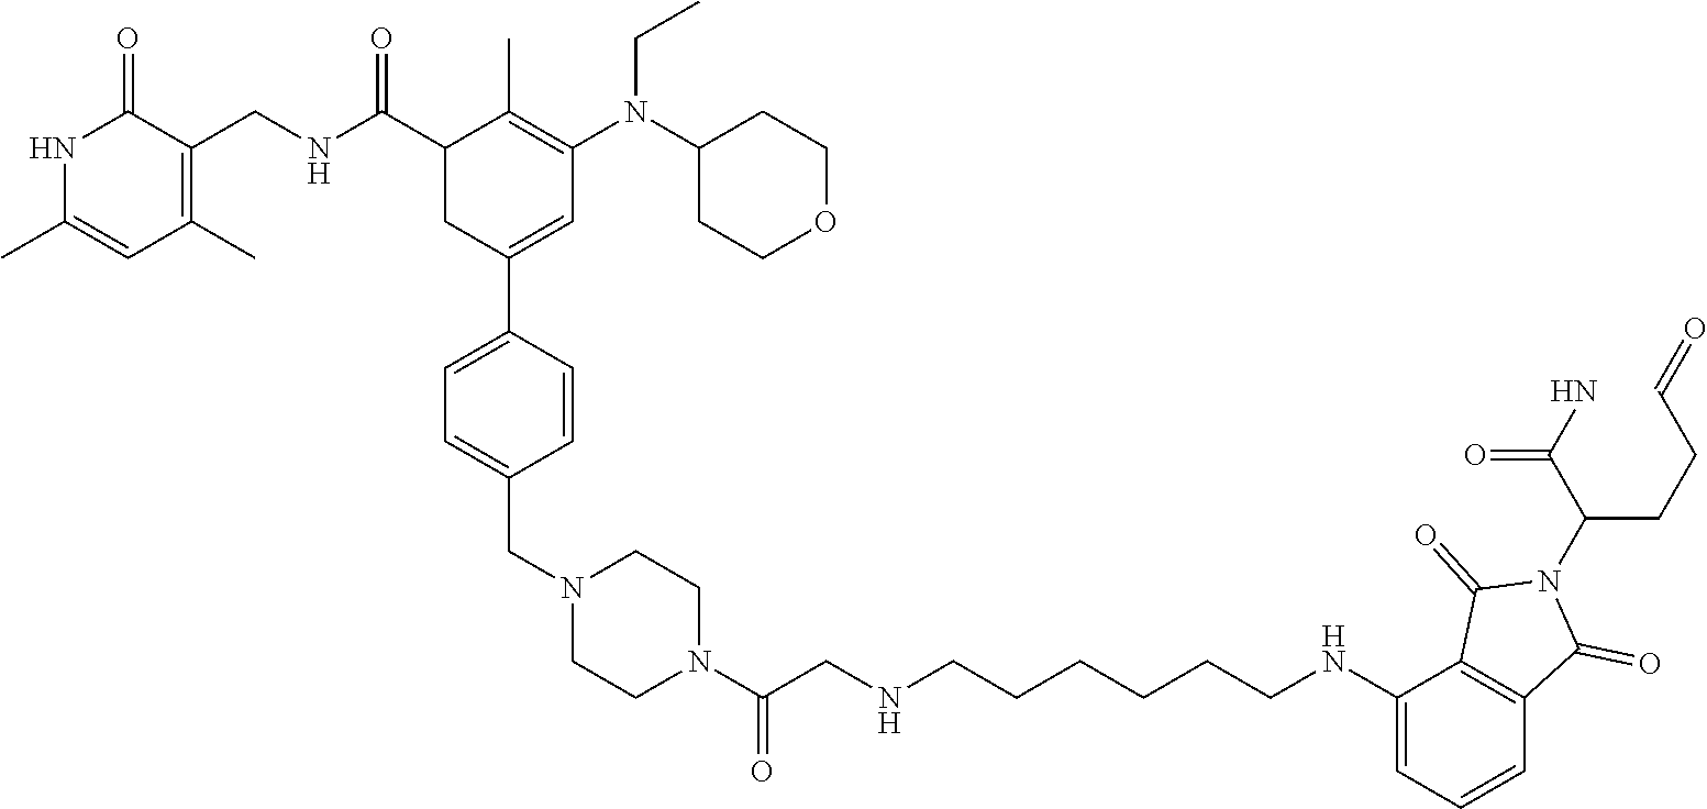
N1C(C)=CC(C)=C(CNC(C2CC(C3=CC=C(CN4CCN(C(CNCCCCCCNC5=CC=CC6=C5C(=O)N(C(CCC=O)C(N)=O)C6=O)=O)CC4)C=C3)=CC(N(C3CCOCC3)CC)=C2C)=O)C1=O
